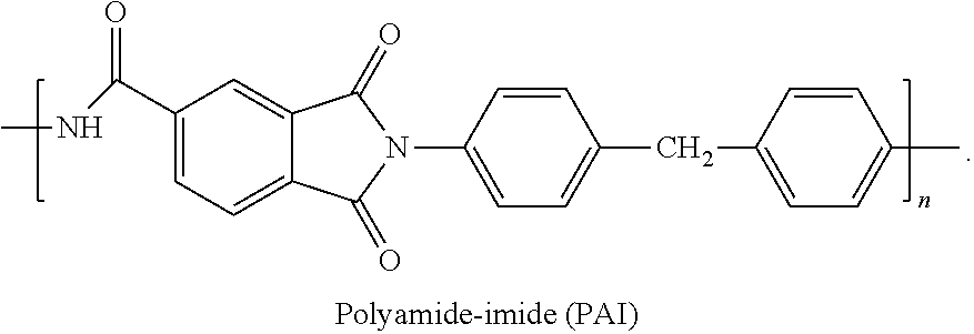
C1(C(NC)=O)=CC=C2C(=C1)C(=O)N(C1=CC=C(CC3=CC=C(C)C=C3)C=C1)C2=O
